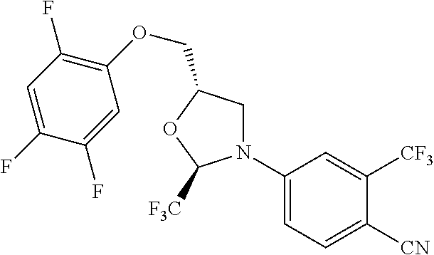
C1N(C2=CC=C([CN])C([CF3])=C2)C([F3C])OC1COC1=C(F)C=C(F)C(F)=C1
